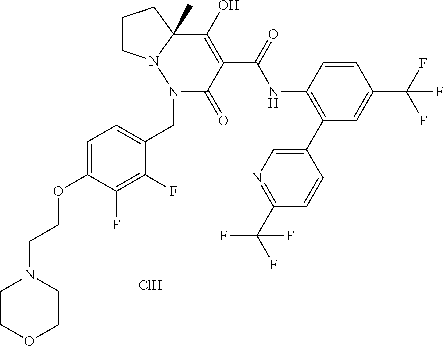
C1CN2C(C)(C1)C(O)=C(C(=O)NC1=C(C3=CN=C(C(F)(F)F)C=C3)C=C(C(F)(F)F)C=C1)C(=O)N2CC1=CC=C(OCCN2CCOCC2)C(F)=C1F.Cl
